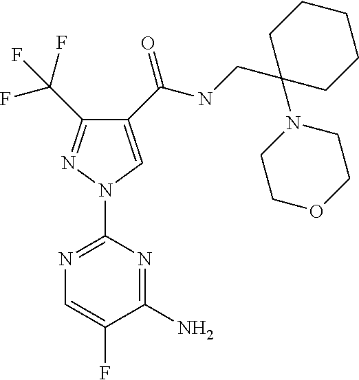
C1(C(NCC2(N3CCOCC3)CCCCC2)=O)=CN(C2=NC=C(F)C(N)=N2)N=C1C(F)(F)F
